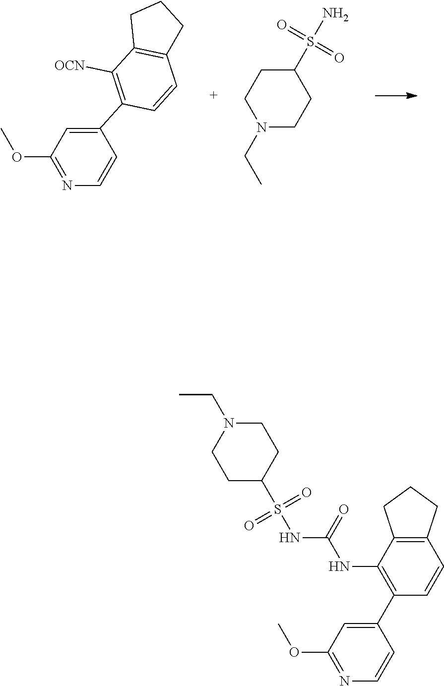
C1(OC)=NC=CC(C2=C([OCN])C3=C(C=C2)CCC3)=C1.N1(CC)CCC(S(N)(=O)=O)CC1.C1(OC)=NC=CC(C2=C(NC(NS(C3CCN(CC)CC3)(=O)=O)=O)C3=C(C=C2)CCC3)=C1
